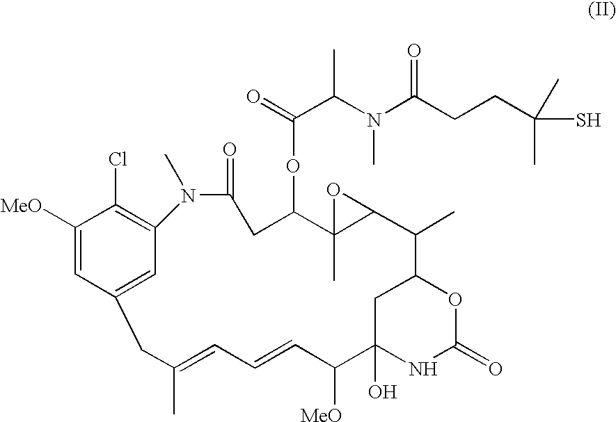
C1([MeO])=CC2=CC(=C1Cl)N(C)C(=O)CC(OC(=O)C(C)N(C)C(=O)CCC(C)(C)S)C1(C)C(C(C)C3CC(O)(C([MeO])C=CC=C(C)C2)NC(=O)O3)O1
